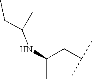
N(C(CC(C)C)C)C(CC)C
